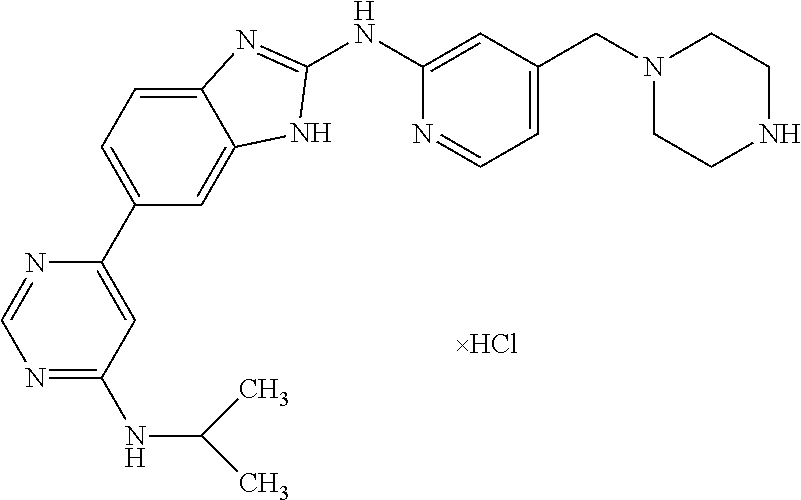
N1=C(NC(C)C)C=C(C2=CC=C3C(=C2)NC(NC2=CC(CN4CCNCC4)=CC=N2)=N3)N=C1
